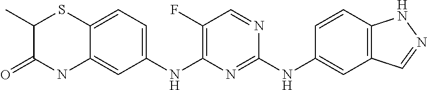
C1(NC2=NC(NC3=CC=C4C(=C3)NC(=O)C(C)S4)=C(F)C=N2)=CC2=C(C=C1)NN=C2
